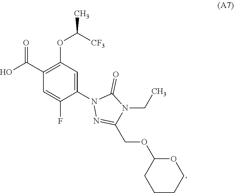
C(N1C(=O)N(C2=CC(OC(C)[CF3])=C(C(O)=O)C=C2F)N=C1COC1CCCCO1)C
